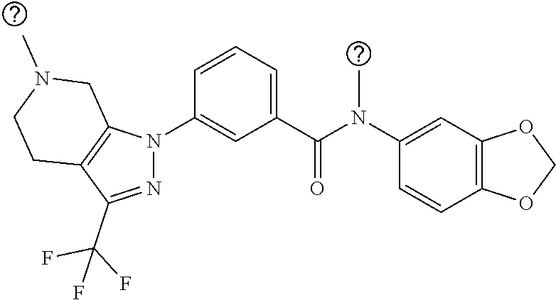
C1(N(C(C2=CC=CC(N3N=C(C(F)(F)F)C4=C3CN(C)CC4)=C2)=O)C)=CC2=C(C=C1)OCO2
